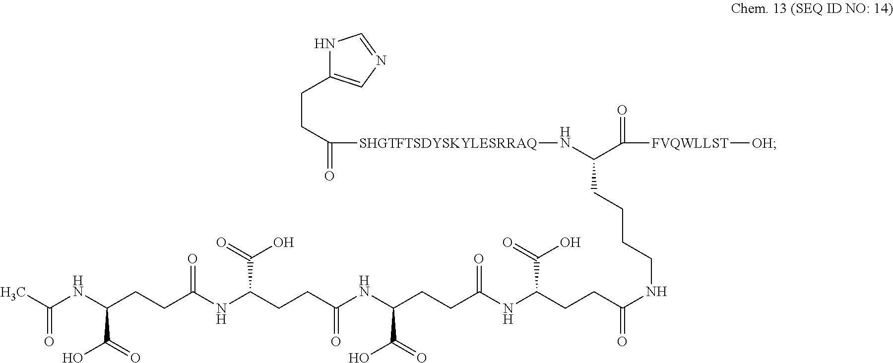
N1C(CCC([SHGTFTSDYSKYLESRRAQ]NC(C([FVQWLLST][OH])=O)CCCCNC(=O)CCC(NC(CCC(NC(CCC(NC(CCC(NC(C)=O)C(O)=O)=O)C(O)=O)=O)C(=O)O)=O)C(=O)O)=O)=CN=C1
